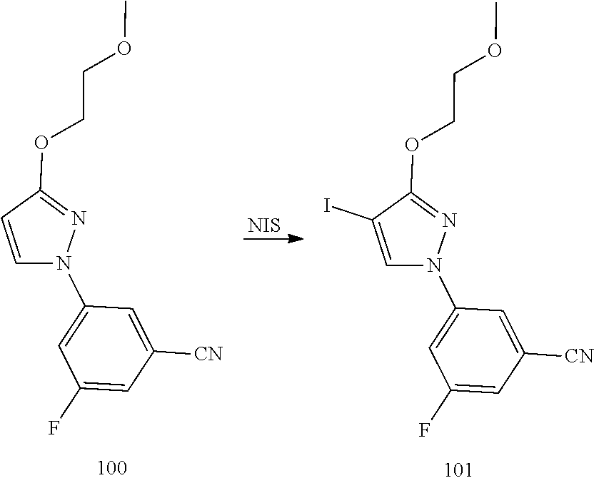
C1(F)=CC([CN])=CC(N2N=C(OCCOC)C=C2)=C1.[NIS].C1(F)=CC([CN])=CC(N2N=C(OCCOC)C(I)=C2)=C1
